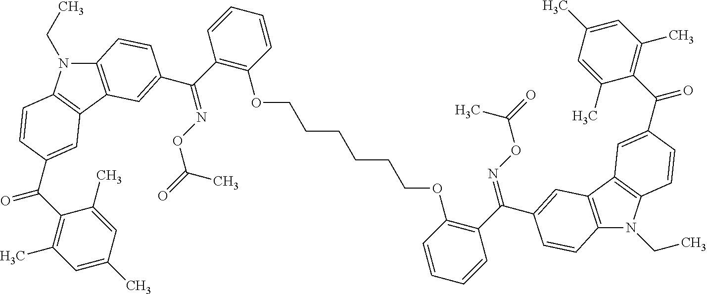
C1=C(C)C=C(C)C(C(=O)C2=CC3=C(N(CC)C4=C3C=C(C(=NOC(=O)C)C3=C(OCCCCCCOC5=C(C(=NOC(=O)C)C6=CC7=C(N(CC)C8=C7C=C(C(C7=C(C)C=C(C)C=C7C)=O)C=C8)C=C6)C=CC=C5)C=CC=C3)C=C4)C=C2)=C1C
